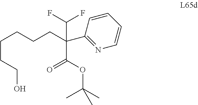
C1(C(CCCCCCO)(C(OC(C)(C)C)=O)C(F)F)=NC=CC=C1
